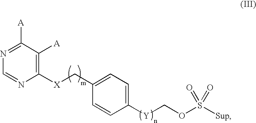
N1=C([A])C([A])=C([X]CC2=CC=C([Y]COS([Sup])(=O)=O)C=C2)N=C1
